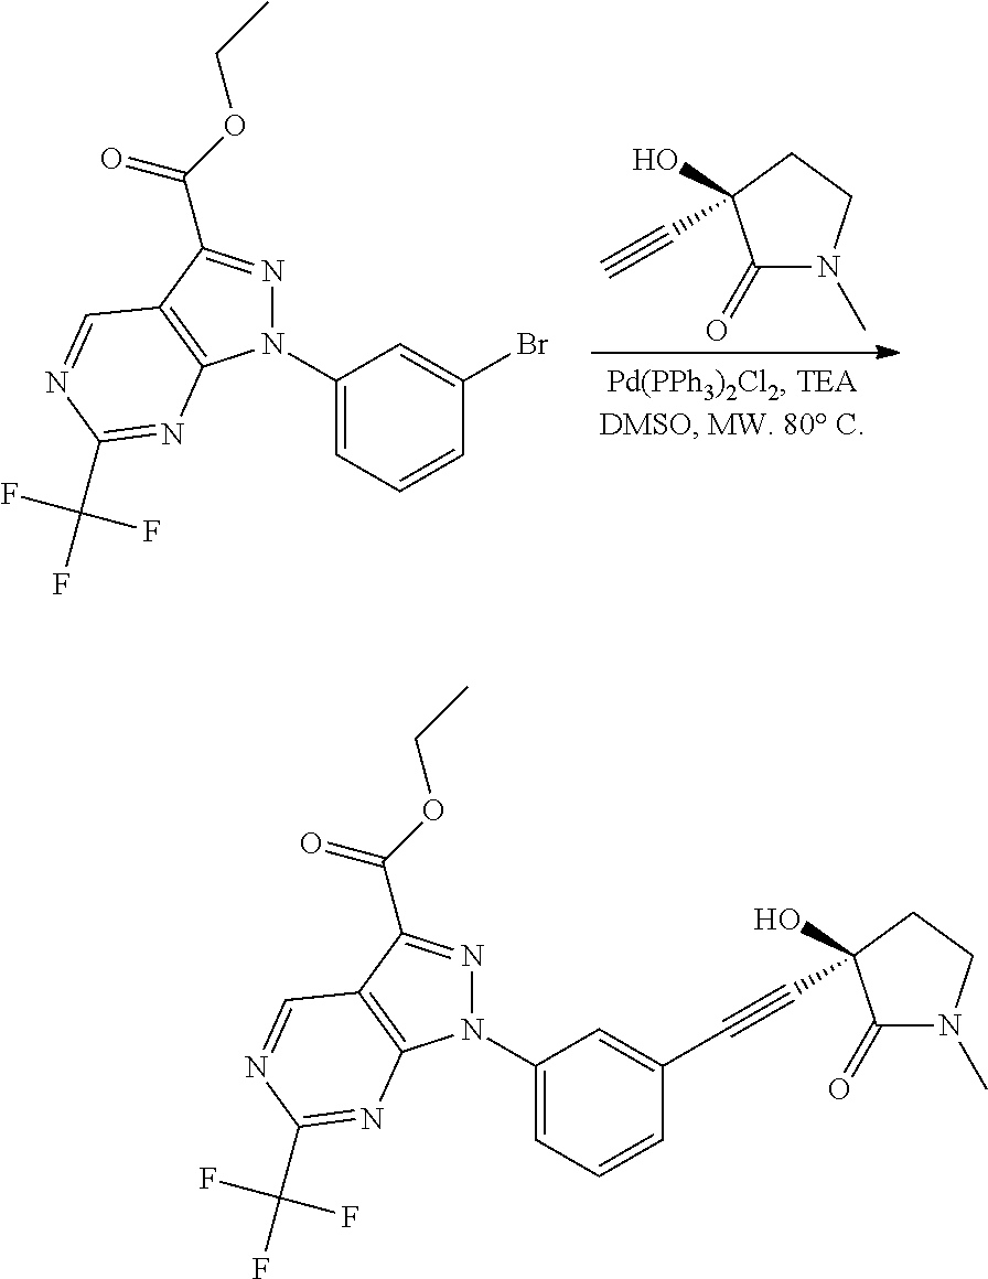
C1(=O)N(C)CCC1(O)C#C.N1(C2=CC=CC(Br)=C2)N=C(C(OCC)=O)C2=C1N=C(C(F)(F)F)N=C2.N1(C2=CC=CC(C#CC3(O)C(=O)N(C)CC3)=C2)N=C(C(OCC)=O)C2=C1N=C(C(F)(F)F)N=C2
